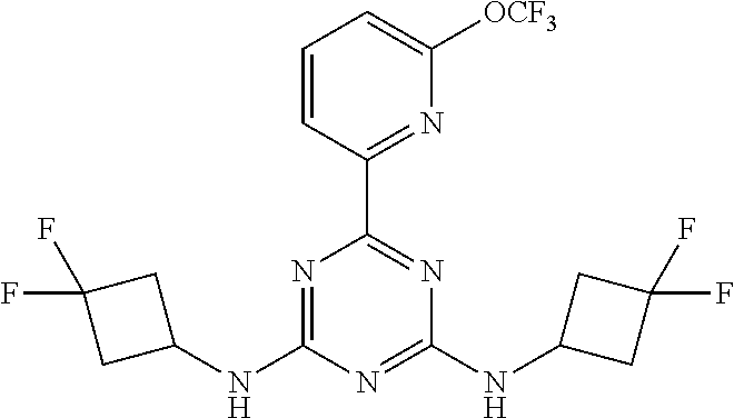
N1=C(NC2CC(F)(F)C2)N=C(NC2CC(F)(F)C2)N=C1C1=NC([OCF3])=CC=C1
